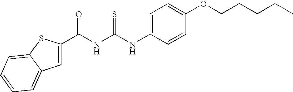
C(NC(NC1=CC=C(OCCCCC)C=C1)=S)(=O)C1=CC2=CC=CC=C2S1
